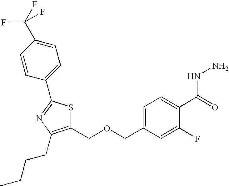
C1=C(COCC2=C(CCCC)N=C(C3=CC=C(C(F)(F)F)C=C3)S2)C=C(F)C(C(=O)NN)=C1
